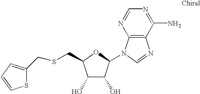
C1(O)C(O)C(N2C3=C(N=C2)C(N)=NC=N3)OC1CSCC1=CC=CS1
